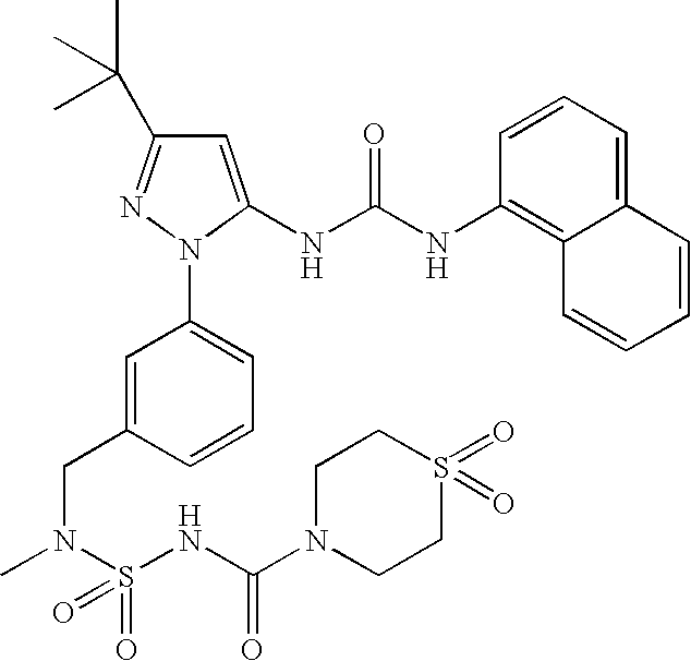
C1(C(C)(C)C)=NN(C2=CC=CC(CN(C)S(NC(=O)N3CCS(=O)(=O)CC3)(=O)=O)=C2)C(NC(NC2=C3C(=CC=C2)C=CC=C3)=O)=C1
